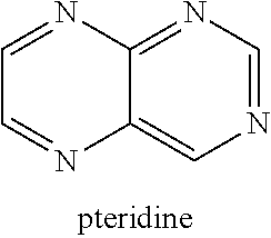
C1=NC2=NC=NC=C2N=C1
